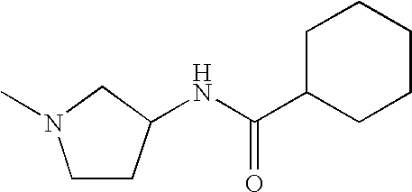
C1N(C)CCC1NC(C1CCCCC1)=O
